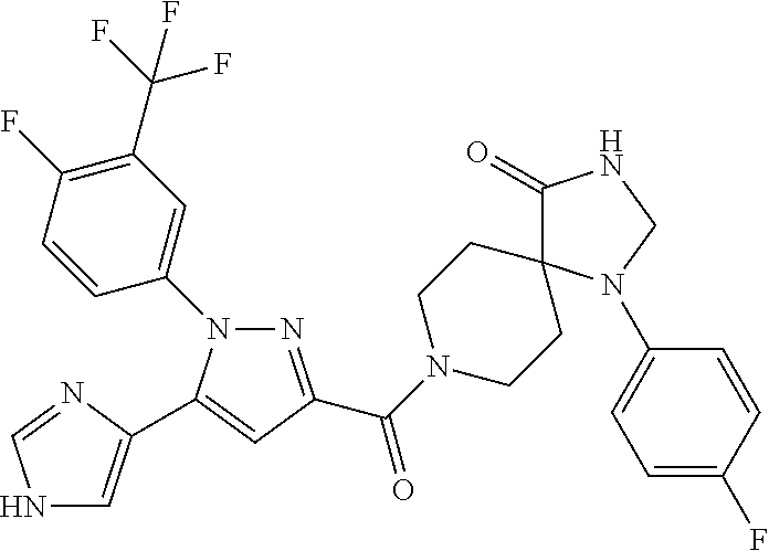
N1=C(C(=O)N2CCC3(CC2)C(=O)NCN3C2=CC=C(F)C=C2)C=C(C2=CNC=N2)N1C1=CC(C(F)(F)F)=C(F)C=C1
